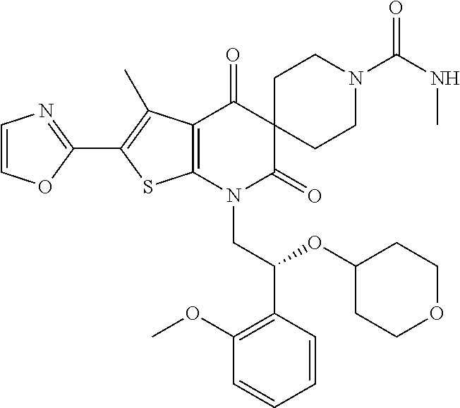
C1(C2=C(C)C3=C(S2)N(CC(OC2CCOCC2)C2=C(OC)C=CC=C2)C(=O)C2(C3=O)CCN(C(NC)=O)CC2)=NC=CO1
